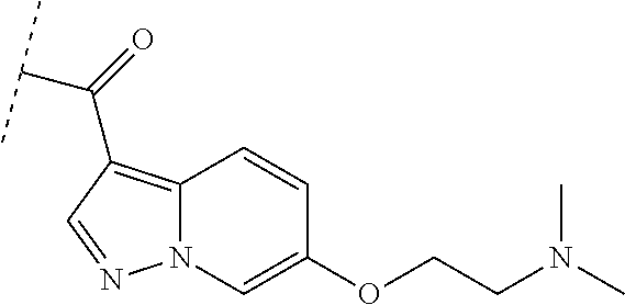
N12C(=C(C(C(C)C)=O)C=N1)C=CC(OCCN(C)C)=C2
